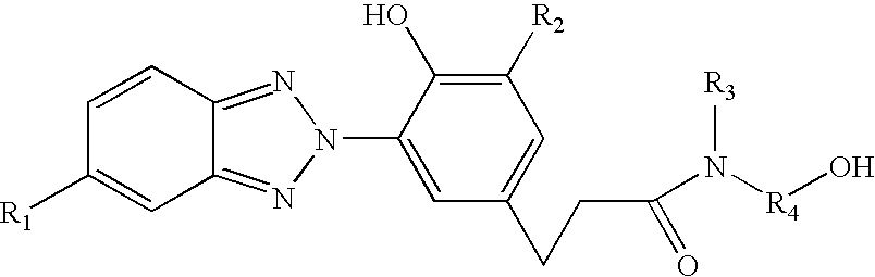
C12=NN(C3=CC(CCC(=O)N([R4]O)[R3])=CC([R2])=C3O)N=C1C=C([R1])C=C2
